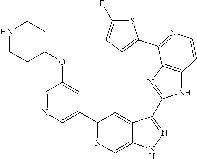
C1(C2=NC=C3C(=C2)C(C2=NC4=C(N2)C=CN=C4C2=CC=C(F)S2)=NN3)=CN=CC(OC2CCNCC2)=C1
